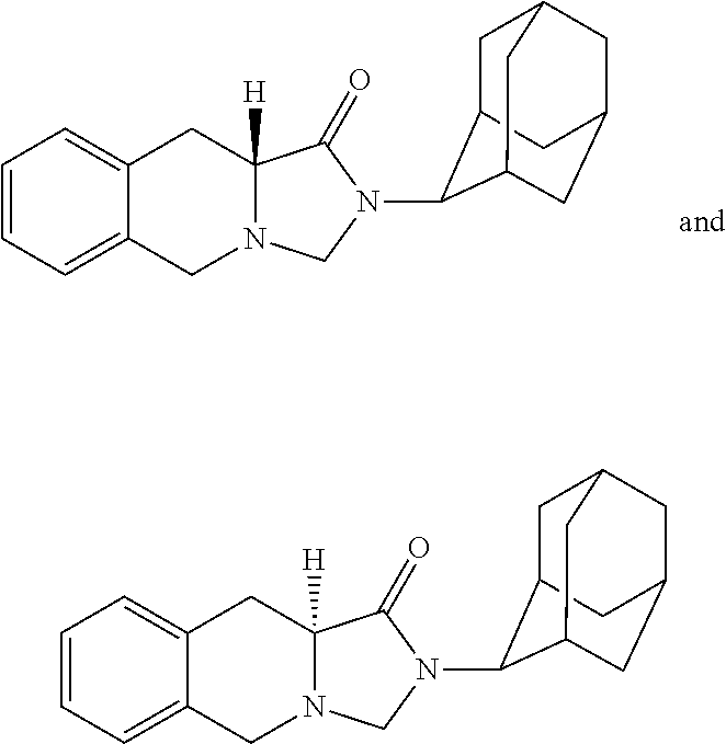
C1=CC=C2C(=C1)CC1([H])N(C2)CN(C2C3CC4CC(CC2C4)C3)C1=O.C1=CC=C2C(=C1)CC1([H])N(C2)CN(C2C3CC4CC(CC2C4)C3)C1=O
